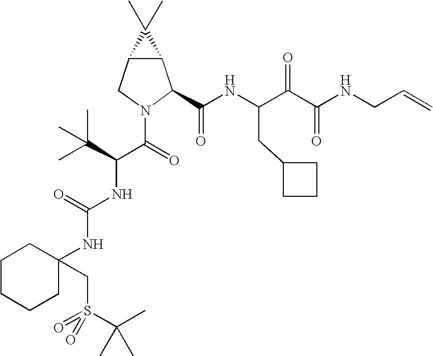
C12C(CN(C(=O)C(C(C)(C)C)NC(NC3(CS(=O)(C(C)(C)C)=O)CCCCC3)=O)C1C(NC(C(C(NCC=C)=O)=O)CC1CCC1)=O)C2(C)C
